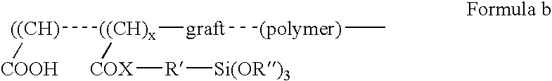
[((CH)]([COOH])[((CH)x]([COX][R][Si(OR)3])[graft][(polymer)]C
